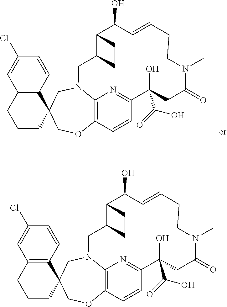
C12=C(C=CC(Cl)=C1)C1(CCC2)CN2C3=C(C=CC(=N3)C(O)(C(=O)O)CC(=O)N(C)CCC=CC(O)C3C(C2)CC3)OC1.C12=C(C=CC(Cl)=C1)C1(CCC2)CN2C3=C(C=CC(=N3)C(O)(C(=O)O)CC(=O)N(C)CCC=CC(O)C3C(C2)CC3)OC1
